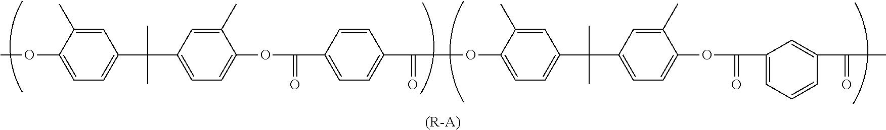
COC1=CC=C(C(C)(C)C2=CC=C(OC(=O)C3=CC=C(C(=O)OC4=CC=C(C(C)(C)C5=CC=C(OC(=O)C6=CC=CC(C(=O)C)=C6)C(C)=C5)C=C4C)C=C3)C(C)=C2)C=C1C.[(R-A)]
